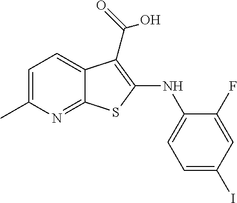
C1=C(C)N=C2C(=C1)C(C(O)=O)=C(NC1=CC=C(I)C=C1F)S2
